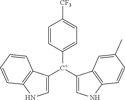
C1([C+](C2=CNC3=C2C=C(C)C=C3)C2=CNC3=C2C=CC=C3)=CC=C([CF3])C=C1
